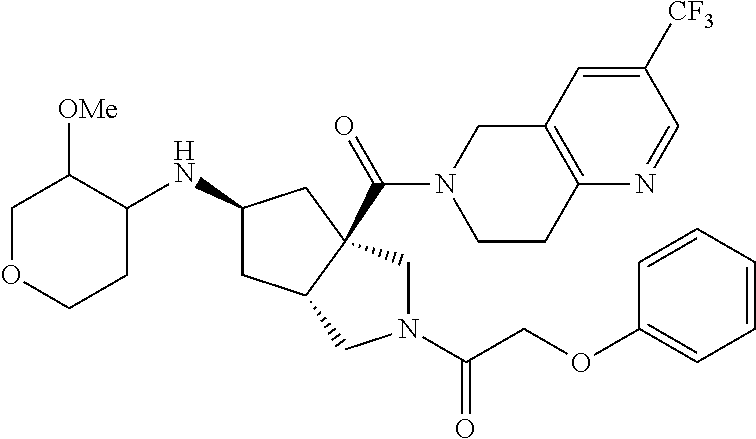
C1OCCC(NC2CC3C(C(=O)N4CCC5=C(C4)C=C([CF3])C=N5)(C2)CN(C(COC2=CC=CC=C2)=O)C3)C1[OMe]
